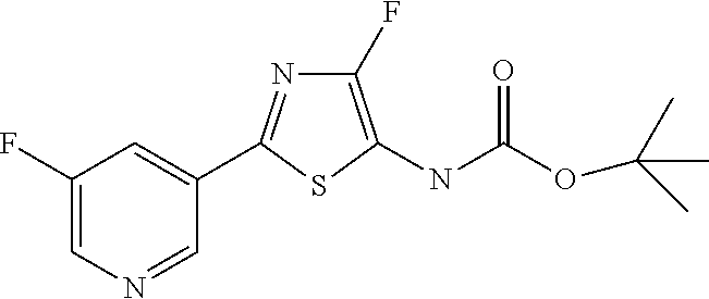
C1(F)=CN=CC(C2=NC(F)=C(NC(OC(C)(C)C)=O)S2)=C1
